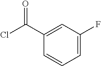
ClC(C1=CC(F)=CC=C1)=O
